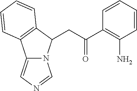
C12=CN=CN1C(CC(=O)C1=C(N)C=CC=C1)C1=C2C=CC=C1
